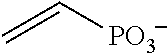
C=C[PO3]
